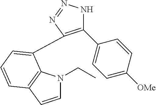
C1(C2=CC=C([OMe])C=C2)=C(C2=CC=CC3=C2N(CC)C=C3)N=NN1
